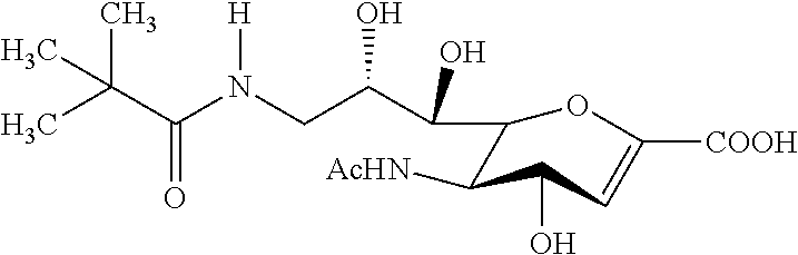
CC(C(N(CC(C(O)C1C([AcHN])C(O)C=C([COOH])O1)O)[H])=O)(C)C
